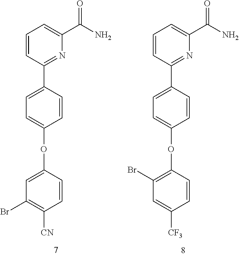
C1=CC(OC2=CC=C(C3=NC(C(=O)N)=CC=C3)C=C2)=CC(Br)=C1[CN].C1=CC(OC2=CC=C(C3=NC(C(=O)N)=CC=C3)C=C2)=C(Br)C=C1[CF3]
